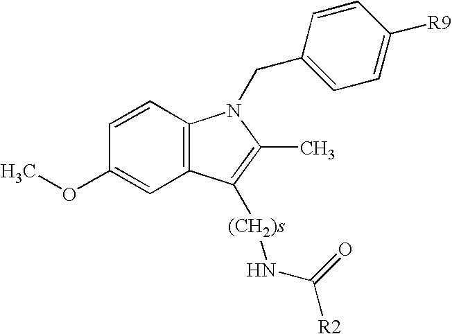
C12=C(C=CC(OC)=C1)N(CC1=CC=C([R9])C=C1)C(C)=C2[(CH2)s]NC([R2])=O
